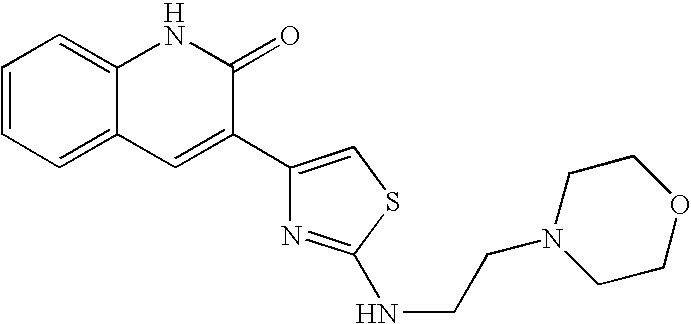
C1=CC=C2C(=C1)NC(=O)C(C1=CSC(NCCN3CCOCC3)=N1)=C2
